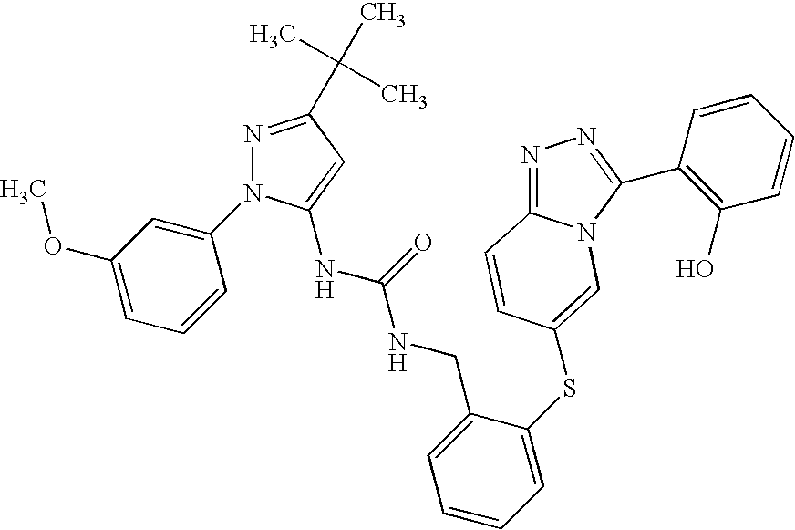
N1=C(C(C)(C)C)C=C(NC(NCC2=CC=CC=C2SC2=CN3C(=NN=C3C3=C(O)C=CC=C3)C=C2)=O)N1C1=CC(OC)=CC=C1
